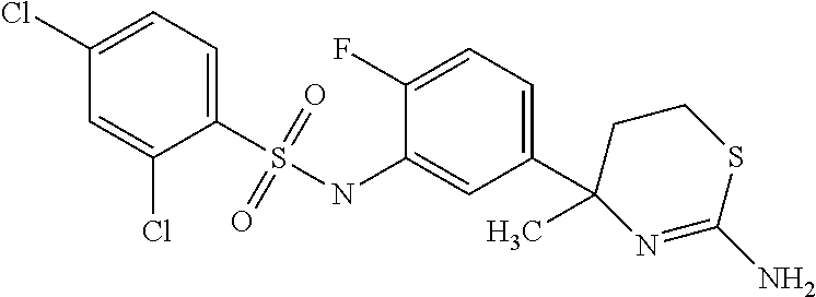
C1(Cl)=CC=C(S(NC2=CC(C3(C)N=C(N)SCC3)=CC=C2F)(=O)=O)C(Cl)=C1
